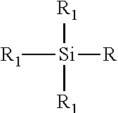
[R1][Si]([R1])([R])[R1]
